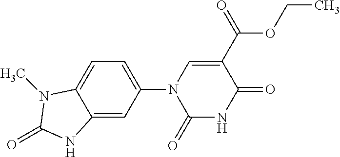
C1(=O)NC(=O)C(C(OCC)=O)=CN1C1=CC=C2C(=C1)NC(=O)N2C
